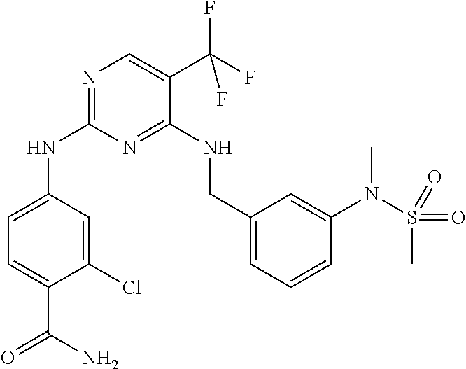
N1=C(NC2=CC=C(C(N)=O)C(Cl)=C2)N=C(NCC2=CC=CC(N(S(=O)(C)=O)C)=C2)C(C(F)(F)F)=C1
